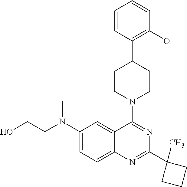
C1=CC(C2CCN(C3=NC(C4(C)CCC4)=NC4=CC=C(N(CCO)C)C=C43)CC2)=C(OC)C=C1
